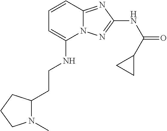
C1(NCCC2N(C)CCC2)=CC=CC2=NC(NC(=O)C3CC3)=NN12
